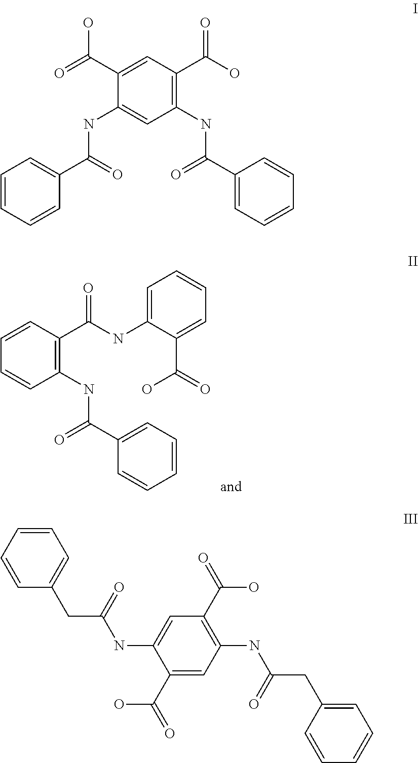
C1=CC(NC(C2=CC=CC=C2)=O)=C(C(NC2=CC=CC=C2C(O)=O)=O)C=C1.C1=CC=CC(C(NC2=CC(NC(C3=CC=CC=C3)=O)=C(C(O)=O)C=C2C(=O)O)=O)=C1.C1(C(O)=O)=CC(NC(CC2=CC=CC=C2)=O)=C(C(O)=O)C=C1NC(CC1=CC=CC=C1)=O
